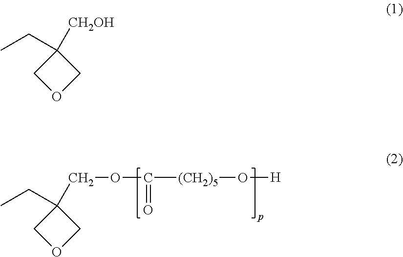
C1OCC1(COC(=O)[(CH2)5]O[H])CC.C1OCC1([CH2OH])CC
